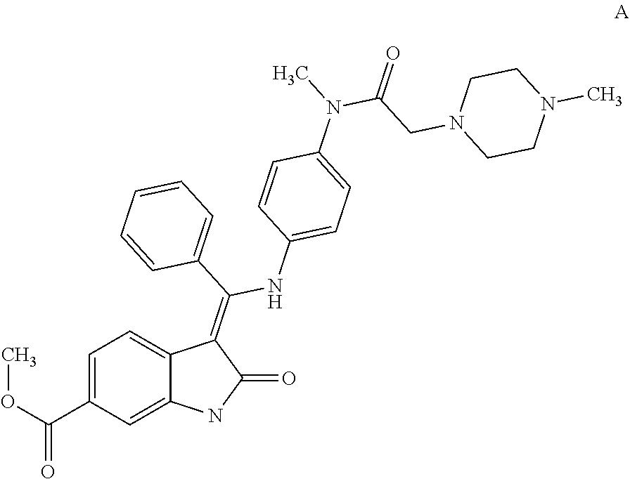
C1=C(C(=O)OC)C=C2C(=C1)C(=C(C1=CC=CC=C1)NC1=CC=C(N(C(=O)CN3CCN(C)CC3)C)C=C1)C(=O)N2
